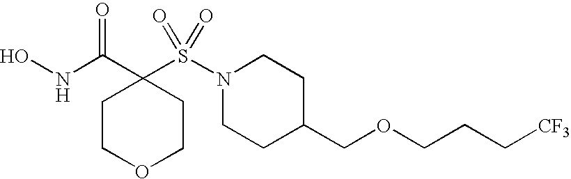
ONC(C1(S(N2CCC(COCCC[CF3])CC2)(=O)=O)CCOCC1)=O
